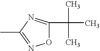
O1C(C(C)(C)C)=NC(C)=N1
